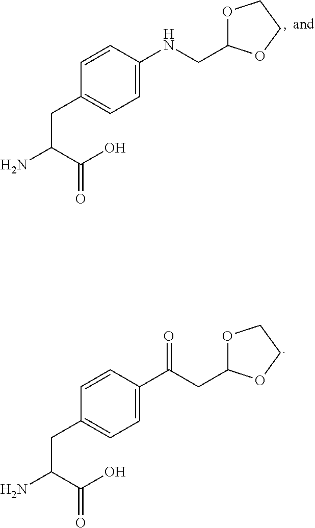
C1=CC(NCC2OCCO2)=CC=C1CC(N)C(O)=O.C1=CC(C(CC2OCCO2)=O)=CC=C1CC(N)C(O)=O
